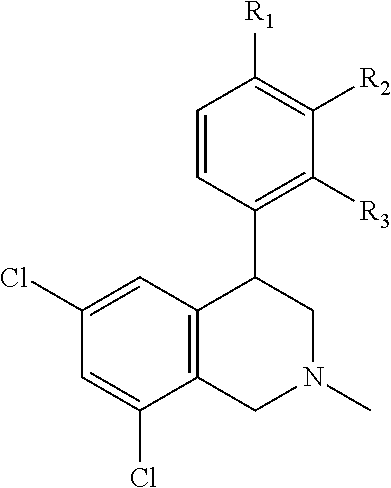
C12=C(C=C(Cl)C=C1Cl)C(C1=C([R3])C([R2])=C([R1])C=C1)CN(C)C2
